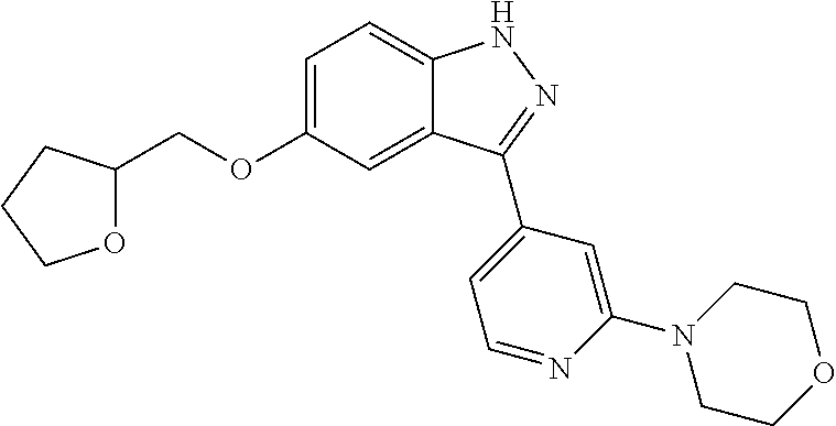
C1=C(OCC2OCCC2)C=C2C(=C1)NN=C2C1=CC=NC(N2CCOCC2)=C1
